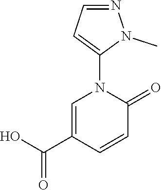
C1=C(C(O)=O)C=CC(=O)N1C1=CC=NN1C
